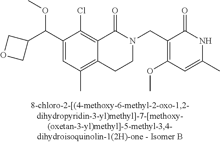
C1(C(C2COC2)OC)=CC(C)=C2C(=C1Cl)C(=O)N(CC1=C(OC)C=C(C)NC1=O)CC2
